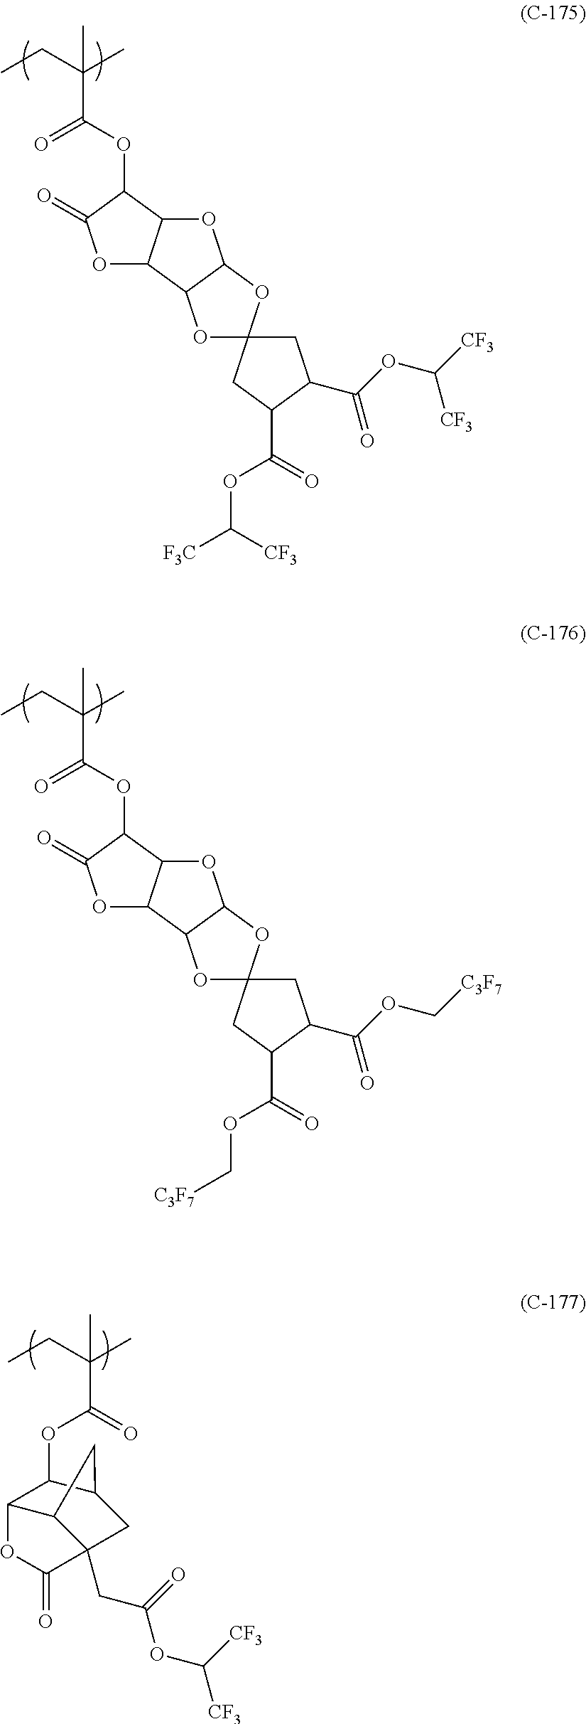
C(C(OC1C(=O)OC2C1OC1C2OC2(O1)CC(C(OC([CF3])[CF3])=O)C(C(=O)OC([F3C])[CF3])C2)=O)(CC)(C)C.C(C(OC1C(=O)OC2C1OC1C2OC2(O1)CC(C(OC[C3F7])=O)C(C(=O)OC[C3F7])C2)=O)(CC)(C)C.C(C(OC1C2C3C(CC(OC([CF3])[CF3])=O)(CC1C3)C(=O)O2)=O)(CC)(C)C
